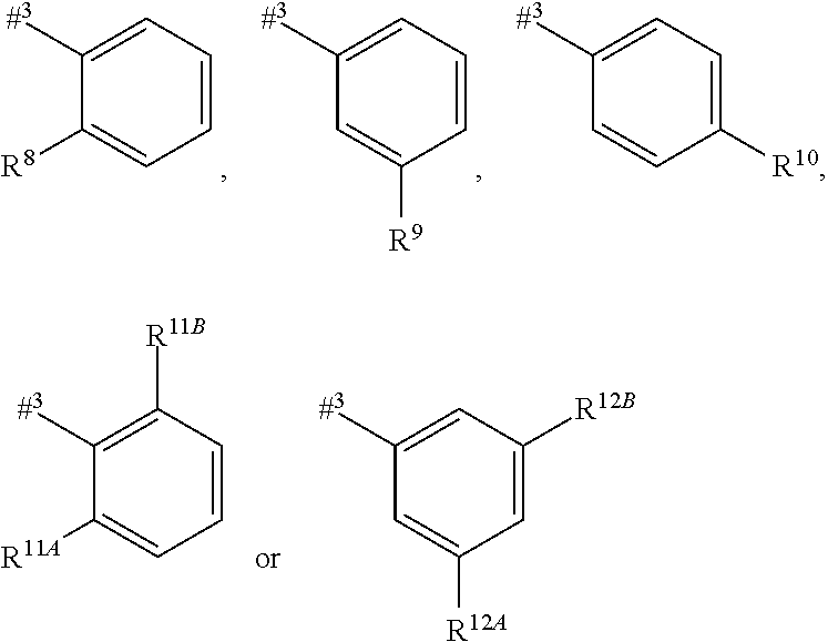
C1([#3])=CC=CC=C1[R8].C1([#3])=CC=CC([R9])=C1.C1([#3])=CC=C([R10])C=C1.C1([#3])=C([R11B])C=CC=C1[R11A].C1([#3])=CC([R12B])=CC([R12A])=C1
